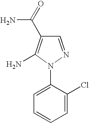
C1=NN(C2=CC=CC=C2Cl)C(N)=C1C(=O)N
